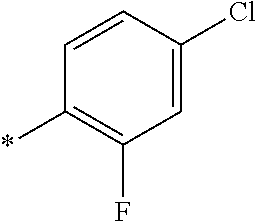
C1(*)=C(F)C=C(Cl)C=C1
